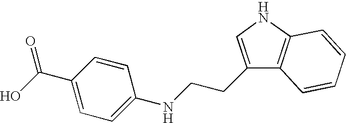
C1(CCNC2=CC=C(C(O)=O)C=C2)=CNC2=C1C=CC=C2
